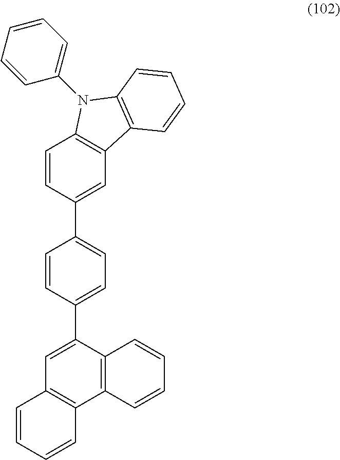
C12=C(C(C3=CC=C(C4=CC5=C(C=C4)N(C4=CC=CC=C4)C4=C5C=CC=C4)C=C3)=CC3=C1C=CC=C3)C=CC=C2
